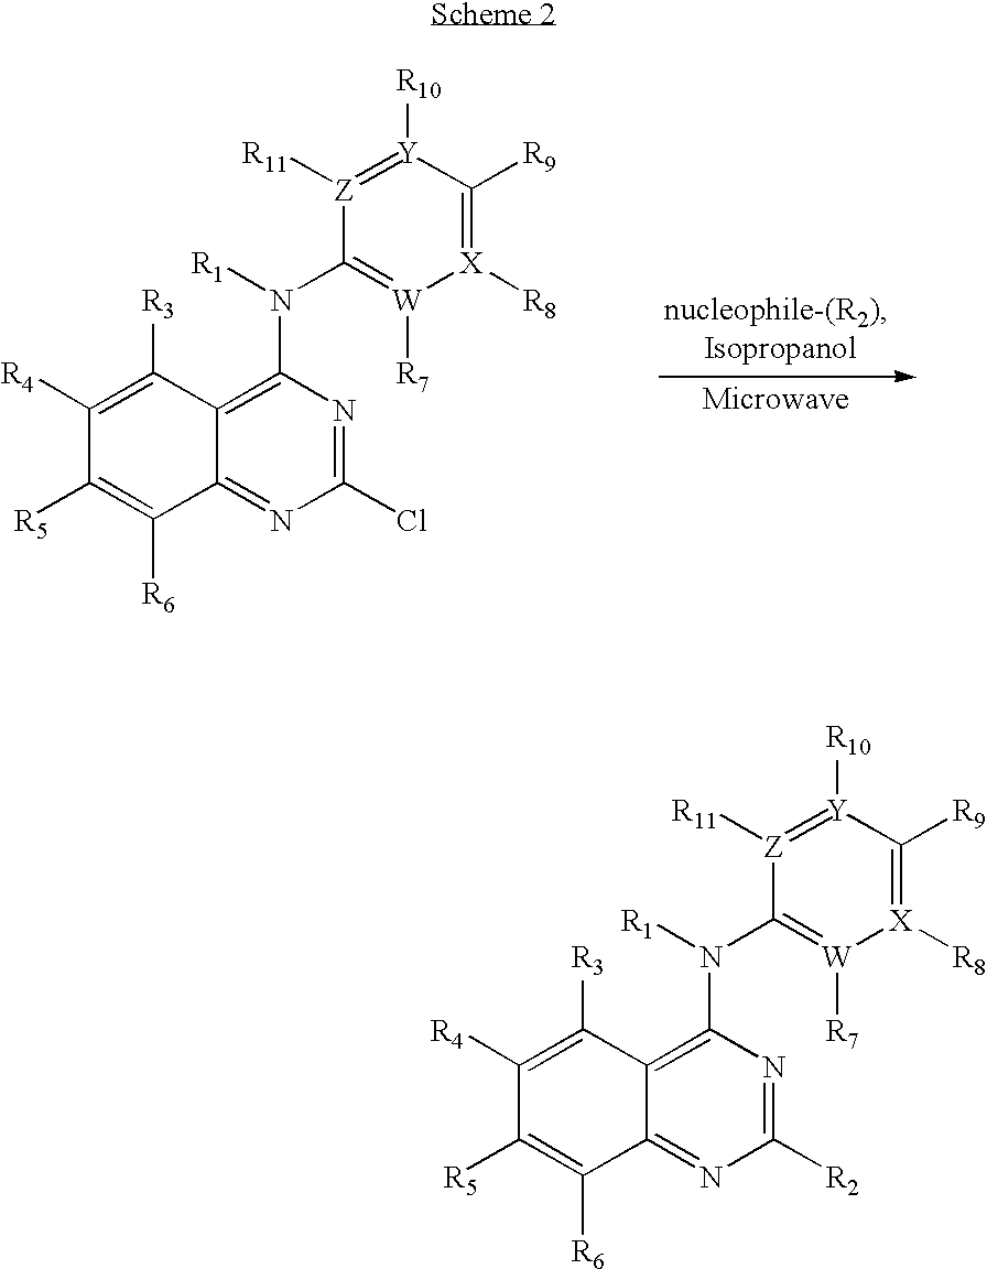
C12=NC(Cl)=NC(N(C3=[W]([R7])[X]([R8])=C([R9])[Y]([R10])=[Z]3[R11])[R1])=C1C([R3])=C([R4])C([R5])=C2[R6].C12=NC([R2])=NC(N(C3=[W]([R7])[X]([R8])=C([R9])[Y]([R10])=[Z]3[R11])[R1])=C1C([R3])=C([R4])C([R5])=C2[R6]
